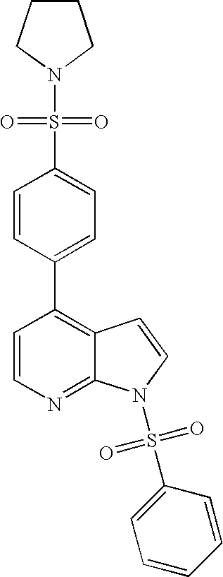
C1=CN=C2C(=C1C1=CC=C(S(N3CCCC3)(=O)=O)C=C1)C=CN2S(C1=CC=CC=C1)(=O)=O
